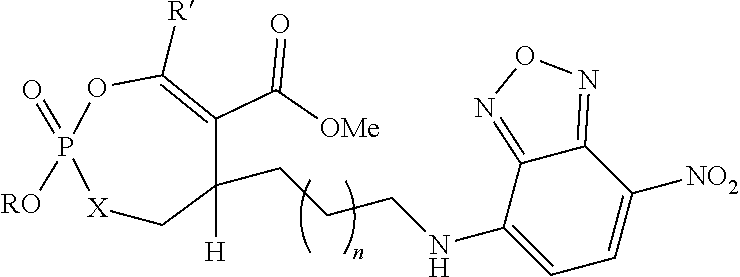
[X]1CC([H])(CCCNC2=CC=C([NO2])C3=NON=C23)C(C([OMe])=O)=C([R])OP1(=O)[RO]
